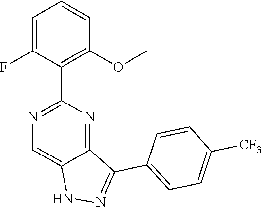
N1=C(C2=C(OC)C=CC=C2F)N=C2C(=C1)NN=C2C1=CC=C([CF3])C=C1
